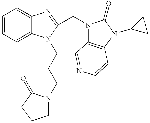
C1=CC=C2C(=C1)N=C(CN1C3=C(N(C4CC4)C1=O)C=CN=C3)N2CCCN1CCCC1=O
